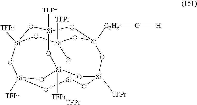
[Si]12([TFPr])O[Si]3([TFPr])O[Si]4([C3H6]O[H])O[Si]([TFPr])(O1)O[Si]1([TFPr])O[Si]([TFPr])(O[Si]([TFPr])(O3)O[Si]([TFPr])(O1)O2)O4
